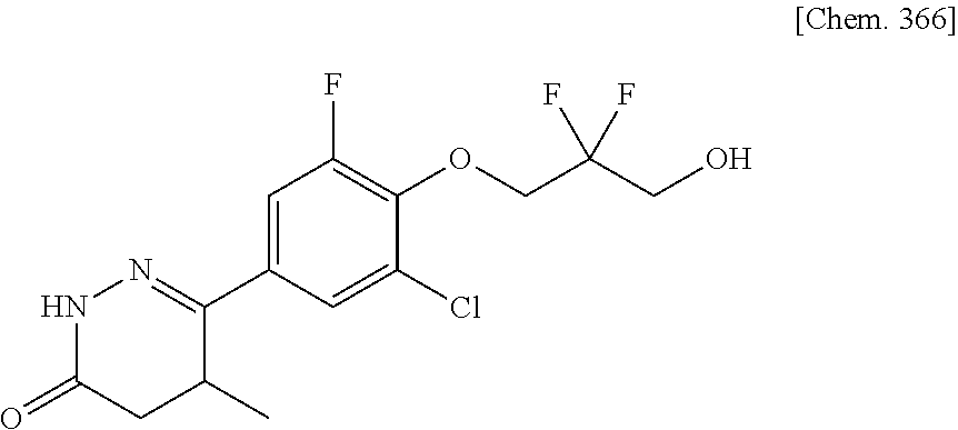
N1C(=O)CC(C)C(C2=CC(F)=C(OCC(CO)(F)F)C(Cl)=C2)=N1
